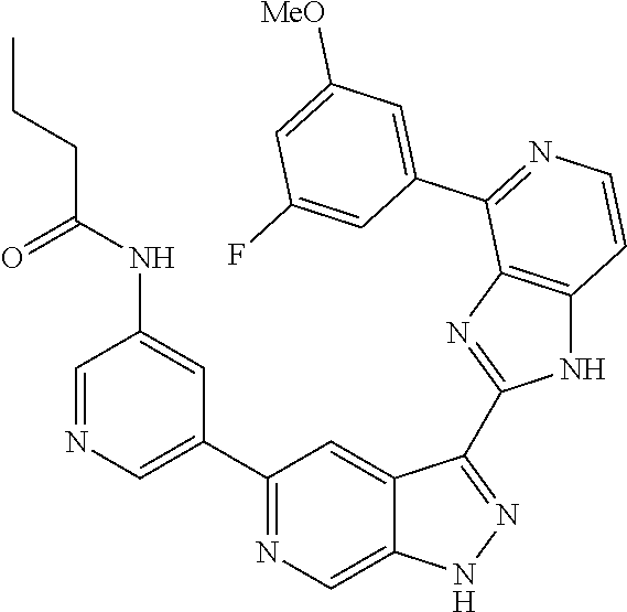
C1(C2=CN=CC(NC(=O)CCC)=C2)=NC=C2C(=C1)C(C1=NC3=C(N1)C=CN=C3C1=CC([MeO])=CC(F)=C1)=NN2
